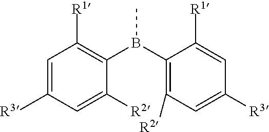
C1(B(C2=C([R2])C=C([R3])C=C2[R1])C)=C([R1])C=C([R3])C=C1[R2]
